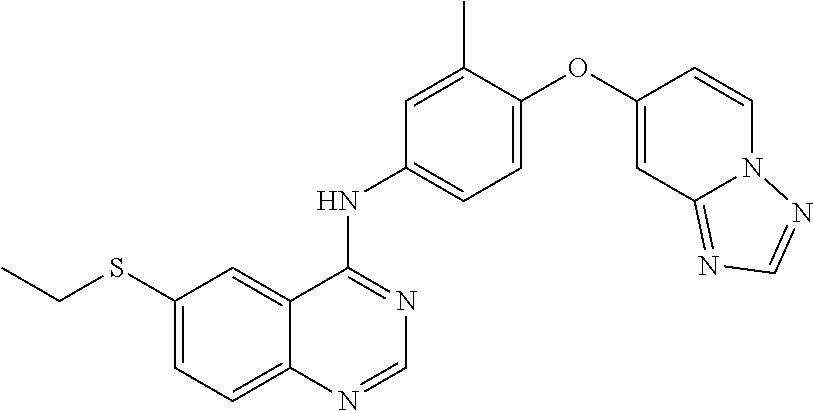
C1(SCC)=CC=C2C(=C1)C(NC1=CC=C(OC3=CC4=NC=NN4C=C3)C(C)=C1)=NC=N2
